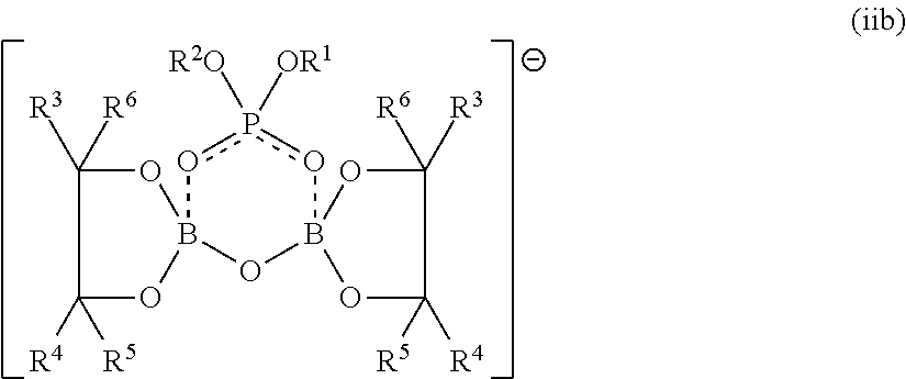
o1p([R2O])([OR1])oB2(OB13OC([R3])([R6])C([R4])([R5])O3)OC([R5])([R4])C([R6])([R3])O2
